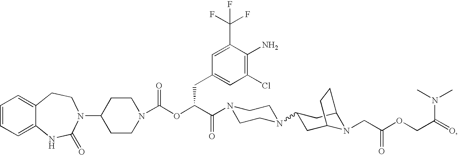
C1=CC=C2C(=C1)CCN(C1CCN(C(OC(C(=O)N3CCN(C4CC5N(CC(OCC(N(C)C)=O)=O)C(C4)CC5)CC3)CC3=CC(Cl)=C(N)C(C(F)(F)F)=C3)=O)CC1)C(=O)N2
